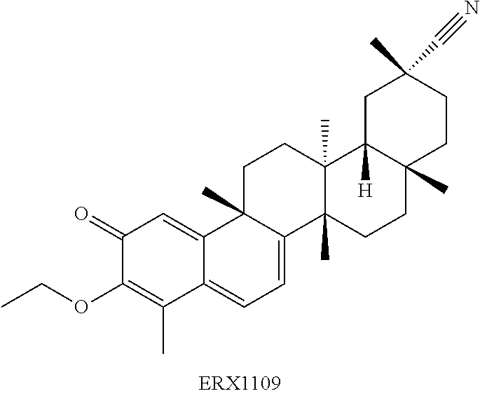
C1(=O)C(OCC)=C(C)C2=CC=C3C(C)(C2=C1)CCC1(C)C3(C)CCC2(C)C1([H])CC(C)(C#N)CC2
